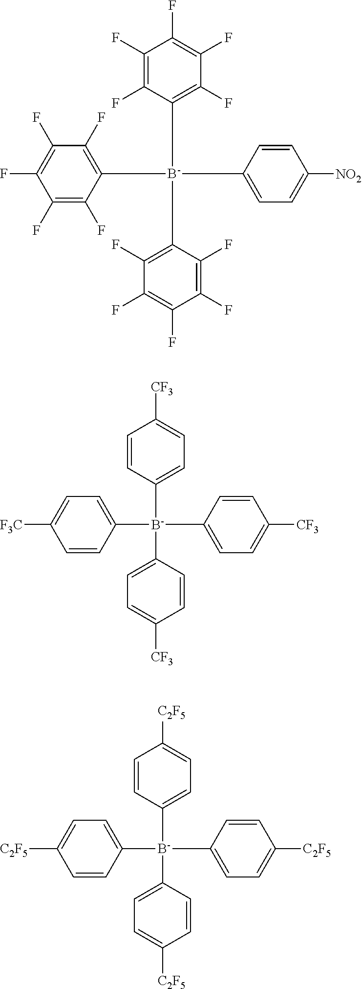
C1([B-](C2=CC=C([NO2])C=C2)(C2=C(F)C(F)=C(F)C(F)=C2F)C2=C(F)C(F)=C(F)C(F)=C2F)=C(F)C(F)=C(F)C(F)=C1F.C1([B-](C2=CC=C([CF3])C=C2)(C2=CC=C([CF3])C=C2)C2=CC=C([CF3])C=C2)=CC=C([F3C])C=C1.C1([B-](C2=CC=C([C2F5])C=C2)(C2=CC=C([C2F5])C=C2)C2=CC=C([C2F5])C=C2)=CC=C([C2F5])C=C1
